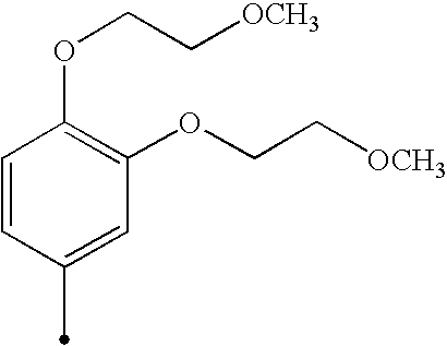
C1=CC(C)=CC(OCC[OCH3])=C1OCC[OCH3]
